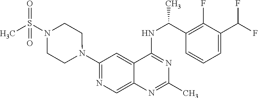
C1(N2CCN(S(C)(=O)=O)CC2)=NC=C2C(=C1)C(NC(C1=C(F)C(C(F)F)=CC=C1)C)=NC(C)=N2
